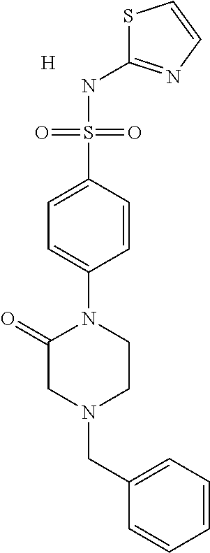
S1C(NS(C2=CC=C(N3CCN(CC4=CC=CC=C4)CC3=O)C=C2)(=O)=O)=NC=C1.[H]
